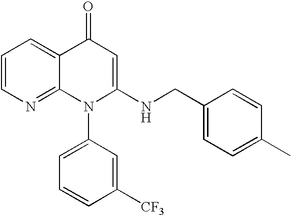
C1=CN=C2C(=C1)C(=O)C=C(NCC1=CC=C(C)C=C1)N2C1=CC=CC([CF3])=C1
